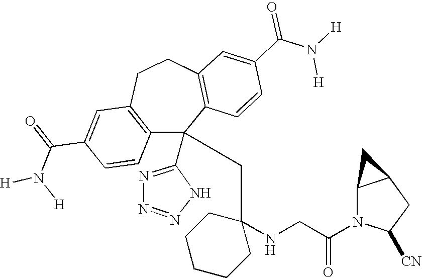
C1(C(=O)N([H])[H])=CC2=C(C=C1)C(C1=NN=NN1)(CC1(NCC(N3C([CN])CC4C3C4)=O)CCCCC1)C1=C(CC2)C=C(C(N([H])[H])=O)C=C1
